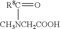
[R8C]([CH3NCH2COOH])=O
